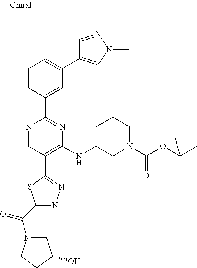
C1=CC(C2=NC(NC3CN(C(OC(C)(C)C)=O)CCC3)=C(C3=NN=C(C(=O)N4CC(O)CC4)S3)C=N2)=CC(C2=CN(C)N=C2)=C1
